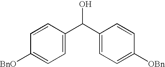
C1(C(C2=CC=C([OBn])C=C2)O)=CC=C([BnO])C=C1
